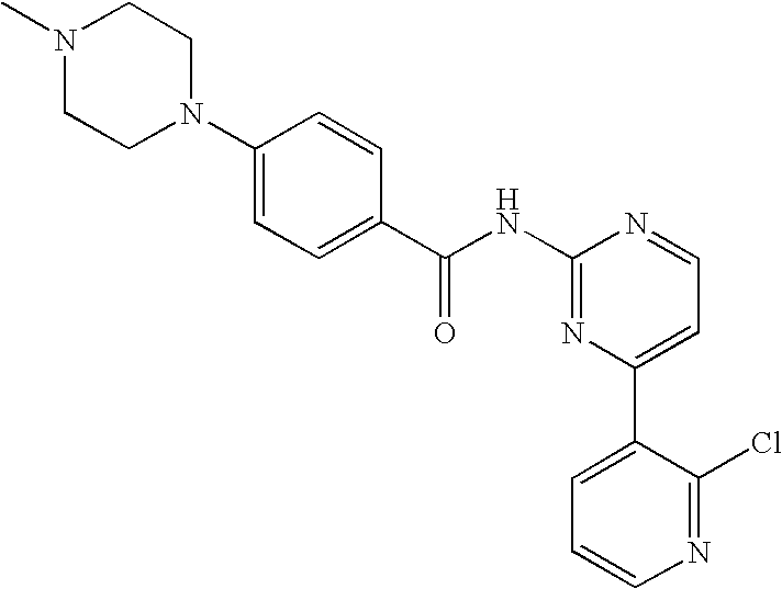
C1(NC(C2=CC=C(N3CCN(C)CC3)C=C2)=O)=NC(C2=CC=CN=C2Cl)=CC=N1
